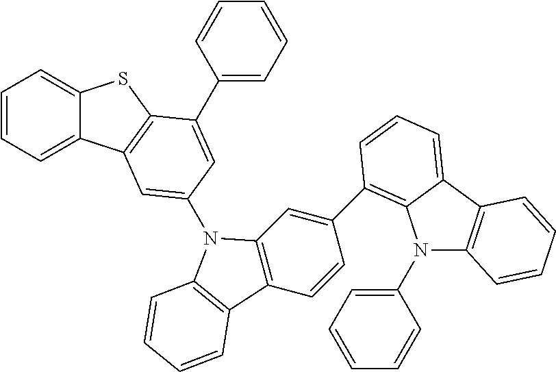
C1=CC=C2C(=C1)SC1=C2C=C(N2C3=C(C=CC(C4=C5N(C6=CC=CC=C6)C6=C(C5=CC=C4)C=CC=C6)=C3)C3=C2C=CC=C3)C=C1C1=CC=CC=C1
